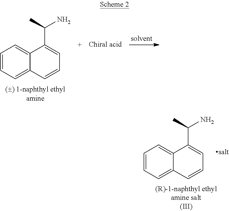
C1=CC=C2C(=C1)C(C(C)N)=CC=C2.C1=CC=C2C(=C1)C(C(C)N)=CC=C2
